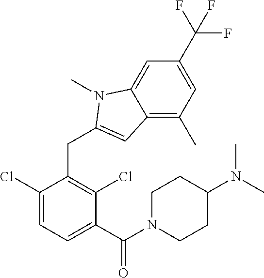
C12=C(C)C=C(C(F)(F)F)C=C1N(C)C(CC1=C(Cl)C(C(N3CCC(N(C)C)CC3)=O)=CC=C1Cl)=C2
